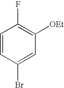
C1=CC(Br)=CC([OEt])=C1F
